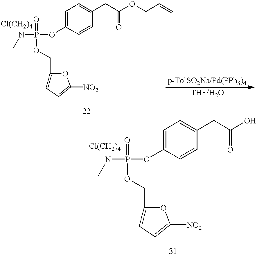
CNP(OC1=CC=C(CC(OCC=C)=O)C=C1)(=O)OCC1=CC=C([NO2])O1.CNP(OC1=CC=C(CC(=O)O)C=C1)(=O)OCC1=CC=C([NO2])O1
